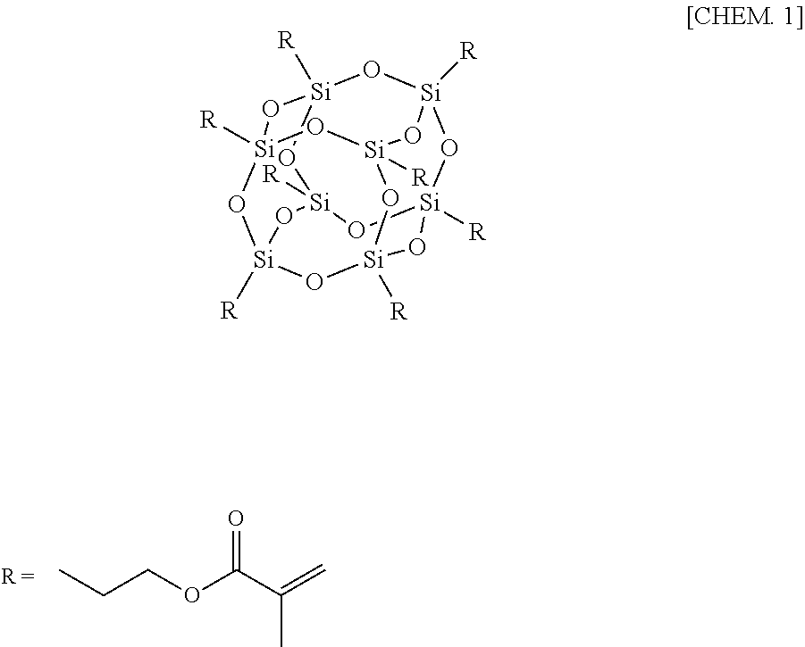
CCCOC(C(=C)C)=O.O1[Si]2([R])O[Si]3([R])O[Si]4([R])O[Si]1([R])O[Si]1([R])O[Si]([R])(O[Si]([R])(O[Si]([R])(O1)O4)O3)O2
